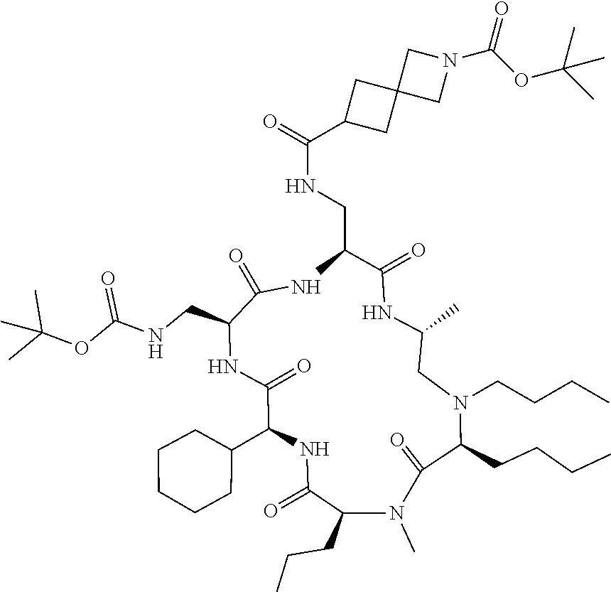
O=C1N(C)C(CCC)C(=O)NC(C2CCCCC2)C(=O)NC(CNC(OC(C)(C)C)=O)C(=O)NC(CNC(=O)C2CC3(C2)CN(C(=O)OC(C)(C)C)C3)C(=O)NC(C)CN(CCCC)C1CCCC
